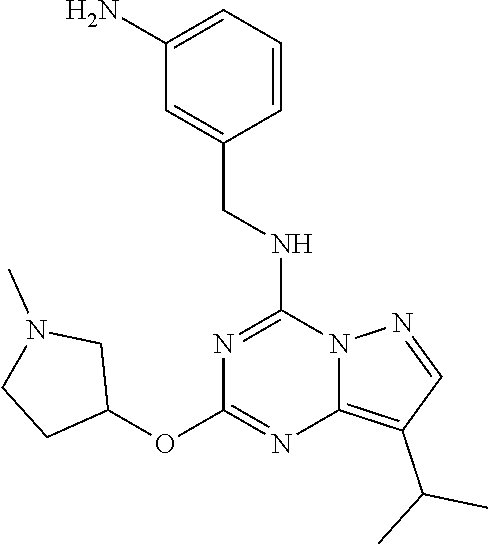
C1(N)=CC=CC(CNC2=NC(OC3CN(C)CC3)=NC3=C(C(C)C)C=NN23)=C1
